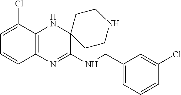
C12=C(N=C(NCC3=CC=CC(Cl)=C3)C3(N1)CCNCC3)C=CC=C2Cl
